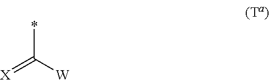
[X]=C([W])*
